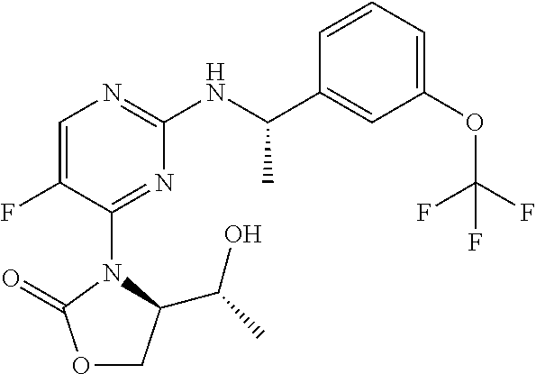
C1(OC(F)(F)F)=CC=CC(C(NC2=NC=C(F)C(N3C(C(C)O)COC3=O)=N2)C)=C1
